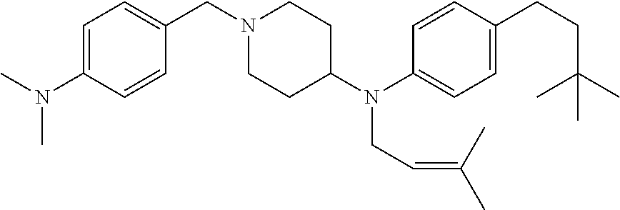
C1=C(N(C)C)C=CC(CN2CCC(N(C3=CC=C(CCC(C)(C)C)C=C3)CC=C(C)C)CC2)=C1
